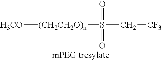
[H3CO][(CH2CH2O)n]S(=O)(=O)C[CF3]
